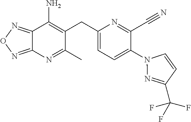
C12=NON=C1N=C(C)C(CC1=CC=C(N3N=C(C(F)(F)F)C=C3)C(C#N)=N1)=C2N
